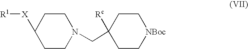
[R1][X]C1CCN(CC2([Rc])CC[NBoc]CC2)CC1
